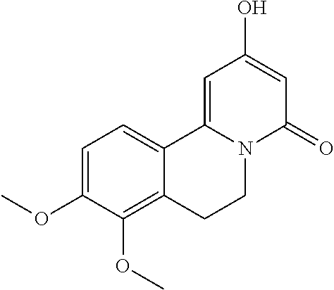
C1=C(OC)C(OC)=C2C(=C1)C1=CC(O)=CC(=O)N1CC2
